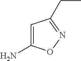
NC1=CC(CC)=NO1
